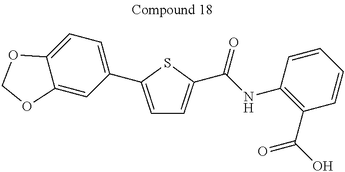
C1=C(C2=CC=C3C(=C2)OCO3)SC(C(=O)NC2=C(C(=O)O)C=CC=C2)=C1
